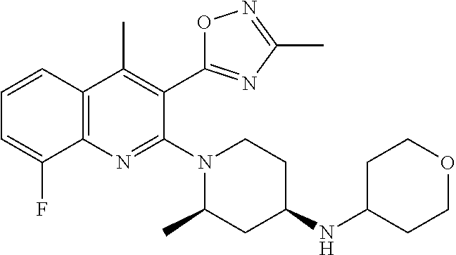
C1=CC2=C(N=C(N3CCC(NC4CCOCC4)CC3C)C(C3=NC(C)=NO3)=C2C)C(F)=C1
